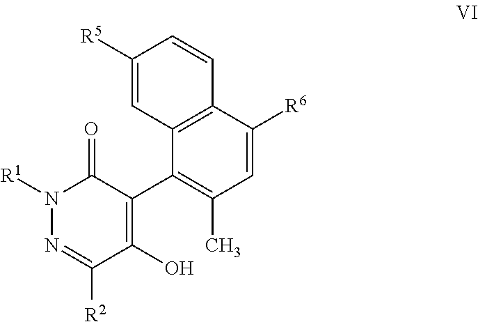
N1([R1])N=C([R2])C(O)=C(C2=C(C)C=C([R6])C3=C2C=C([R5])C=C3)C1=O
